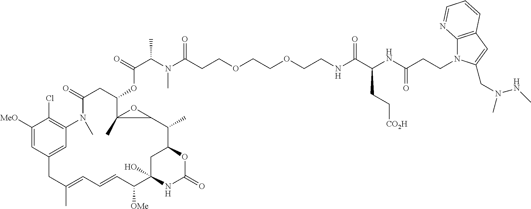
C1([MeO])=CC2=CC(=C1Cl)N(C)C(=O)CC(OC(=O)C(C)N(C)C(=O)CCOCCOCCNC(=O)C(CC[CO2H])NC(CCN1C3=C(C=C1CN(NC)C)C=CC=N3)=O)C1(C)C(C(C)C3OC(=O)NC(O)(C([OMe])C=CC=C(C)C2)C3)O1
